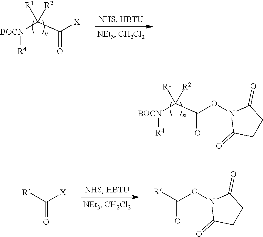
O(C(C([BOCN][R4])([R1])[R2])=O)N1C(=O)CCC1=O.[X]C(C([BOCN][R4])([R1])[R2])=O.[X]C(=O)[R].O(C(=O)[R])N1C(=O)CCC1=O
